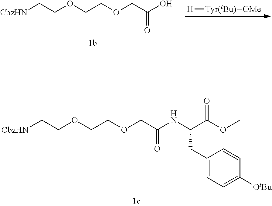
[CbzHN]CCOCCOCC(NC(C(OC)=O)CC1=CC=C([OtBu])C=C1)=O.[CbzHN]CCOCCOCC(O)=O.[H][Tyr(tBu)][OMe]
